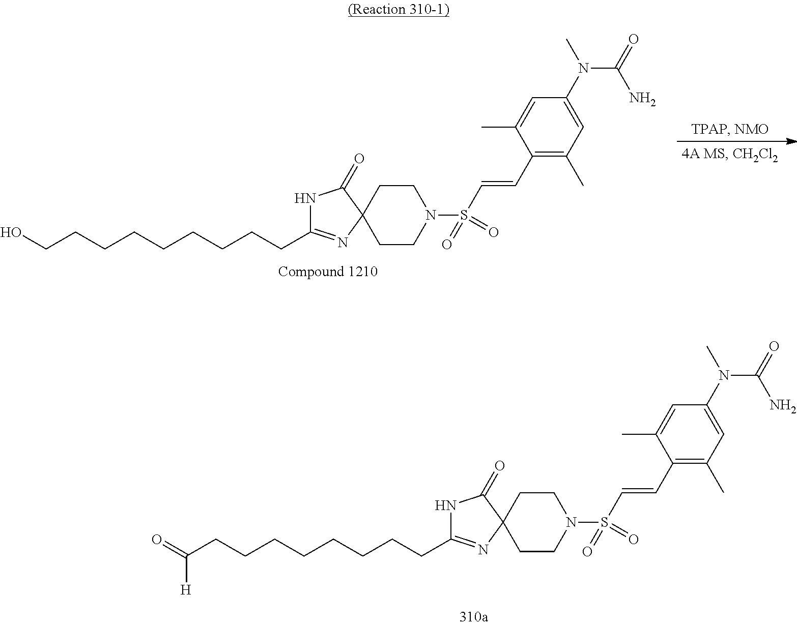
O=C(CCCCCCCCC1=NC2(C(=O)N1)CCN(S(C=CC1=C(C)C=C(N(C)C(=O)N)C=C1C)(=O)=O)CC2)[H].OCCCCCCCCCC1=NC2(C(=O)N1)CCN(S(C=CC1=C(C)C=C(N(C)C(=O)N)C=C1C)(=O)=O)CC2
